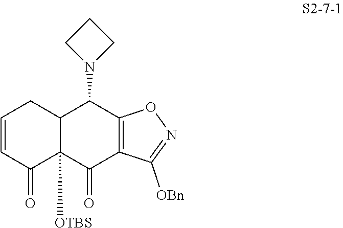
C1=CC(=O)C2([OTBS])C(C1)C(N1CCC1)C1=C(C2=O)C([OBn])=NO1
